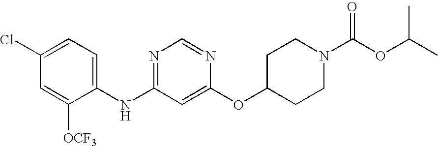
C1(Cl)=CC=C(NC2=NC=NC(OC3CCN(C(OC(C)C)=O)CC3)=C2)C([OCF3])=C1
